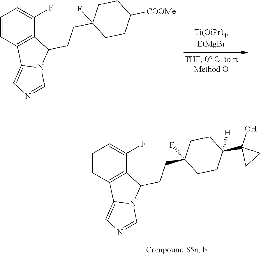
C1=CC2=C(C(F)=C1)C(CCC1(F)CCC(C3(O)CC3)([H])CC1)N1C2=CN=C1.C1=CC2=C(C(F)=C1)C(CCC1(F)CCC([COOMe])CC1)N1C2=CN=C1
